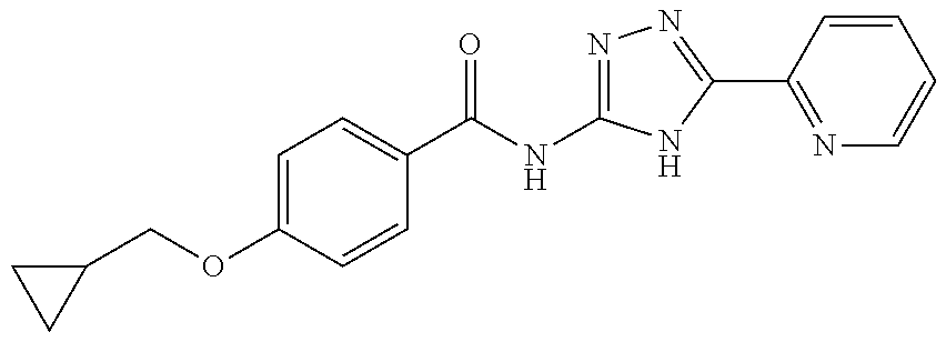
C1(C(NC2=NN=C(C3=NC=CC=C3)N2)=O)=CC=C(OCC2CC2)C=C1
